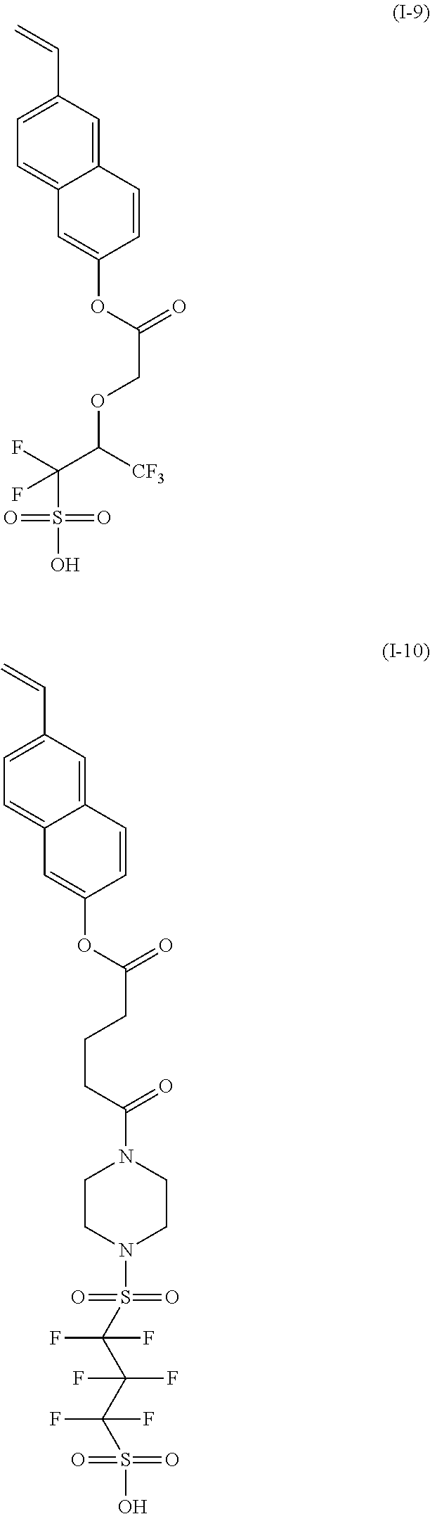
C=CC1=CC=C2C(=C1)C=CC(OC(=O)COC(C(F)(F)S(=O)(=O)O)[CF3])=C2.C=CC1=CC=C2C(=C1)C=CC(OC(=O)CCCC(=O)N1CCN(S(=O)(=O)C(C(F)(F)C(S(=O)(=O)O)(F)F)(F)F)CC1)=C2
